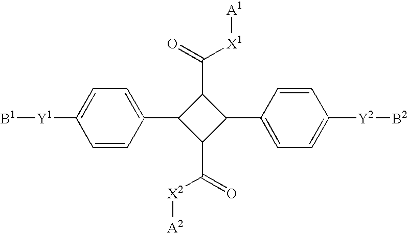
C1=CC([Y1][B1])=CC=C1C1C(C(=O)[X2][A2])C(C2=CC=C([Y2][B2])C=C2)C1C([X1][A1])=O
